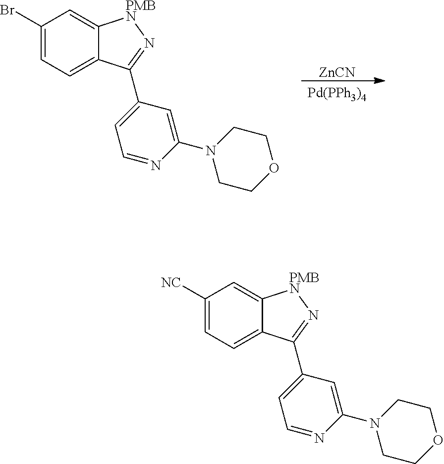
C1(Br)=CC=C2C(=C1)[PMBN]N=C2C1=CC=NC(N2CCOCC2)=C1.[Pd(PPh3)4].[ZnCN].C1([NC])=CC=C2C(=C1)[PMBN]N=C2C1=CC=NC(N2CCOCC2)=C1
